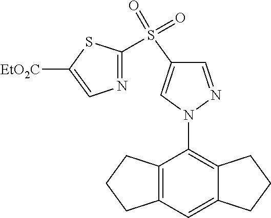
N1(C2=C3C(=CC4=C2CCC4)CCC3)N=CC(S(C2=NC=C([EtO2C])S2)(=O)=O)=C1
